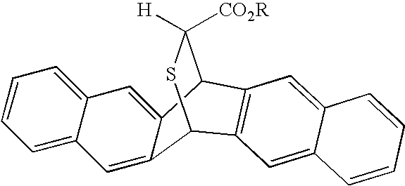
C12=CC3=CC=CC=C3C=C1C1C([H])([CO2R])SC2C2=C1C=C1C(=C2)C=CC=C1
